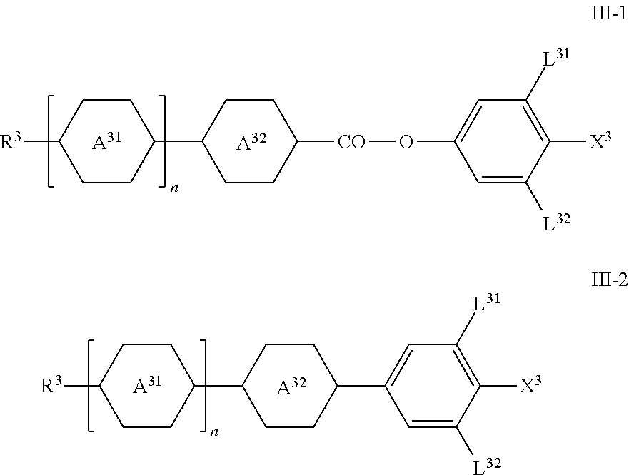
C1CC([R3])CCC1C1CCC([CO]OC2=CC([L31])=C([X3])C([L32])=C2)CC1.[A31].[A32].[A31].[A32].C1CC([R3])CCC1C1CCC(C2=CC([L31])=C([X3])C([L32])=C2)CC1
